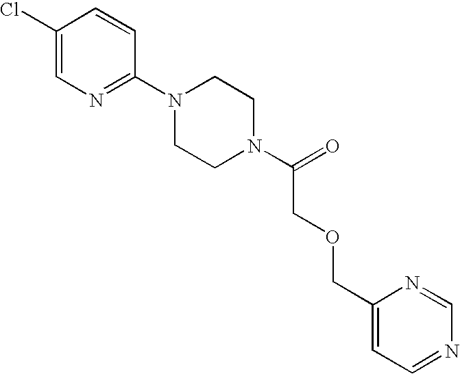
C1(Cl)=CN=C(N2CCN(C(=O)COCC3=CC=NC=N3)CC2)C=C1
